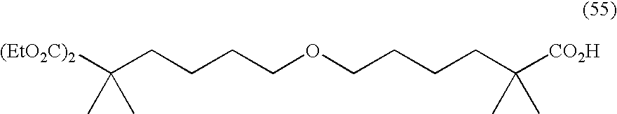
[(EtO2C)2]C(CCCCOCCCCC([CO2H])(C)C)(C)C
